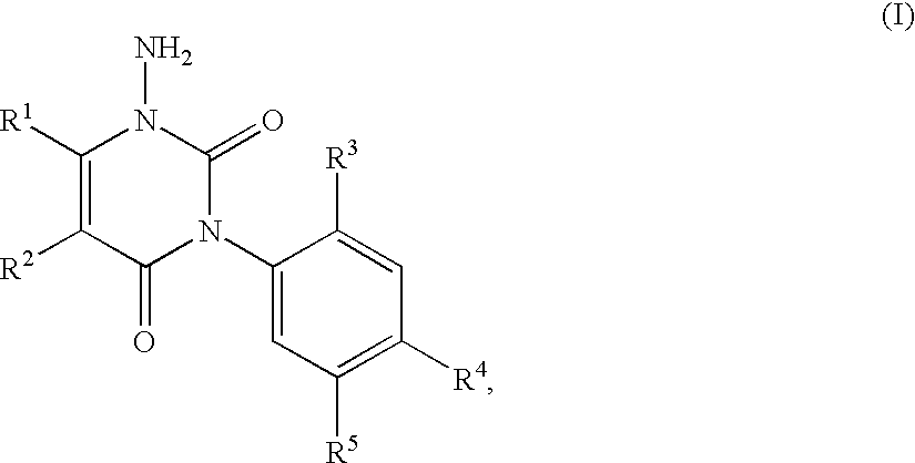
C1(N2C(=O)N(N)C([R1])=C([R2])C2=O)=CC([R5])=C([R4])C=C1[R3]
